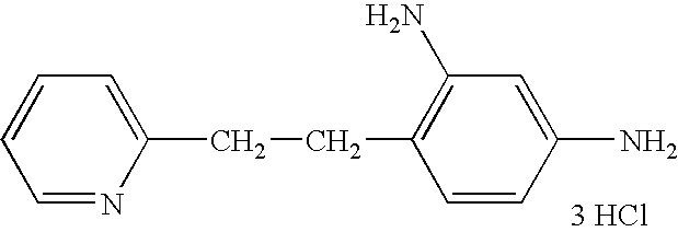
C(CC1=C(N)C=C(N)C=C1)C1=CC=CC=N1.[3 HCl]
